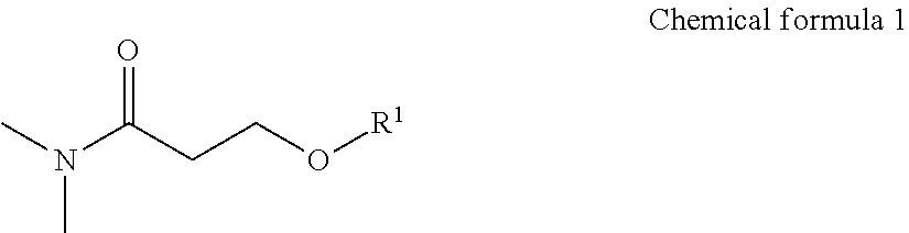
CN(C(CCO[R1])=O)C
